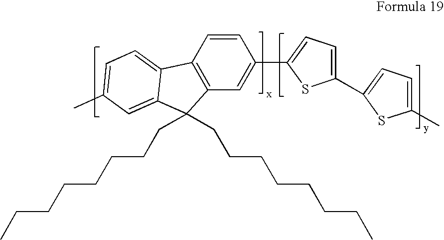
C12=C(C=C(C3=CC=C(C4=CC=C(C)S4)S3)C=C1)C(CCCCCCCC)(CCCCCCCC)C1=CC(C)=CC=C21
